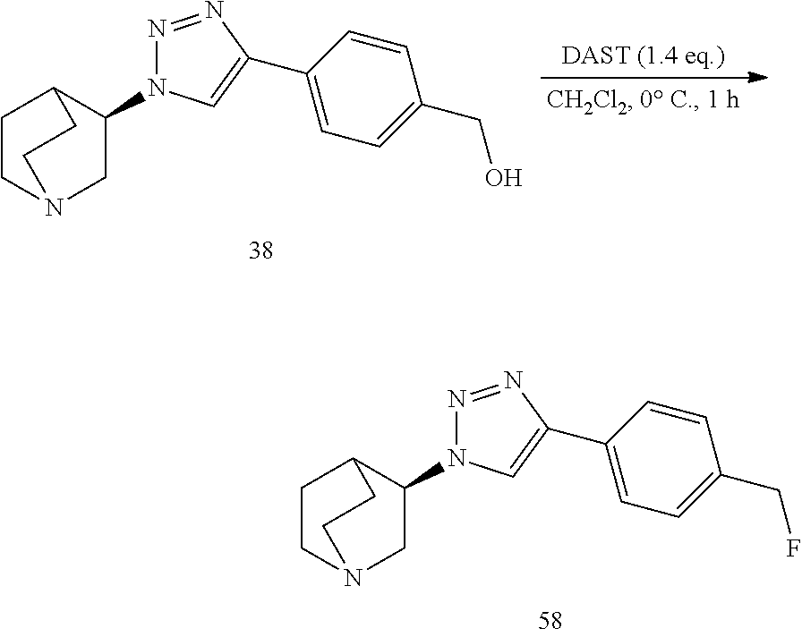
C1CN2CC(N3N=NC(C4=CC=C(CF)C=C4)=C3)C1CC2.C1CN2CC(N3N=NC(C4=CC=C(CO)C=C4)=C3)C1CC2
